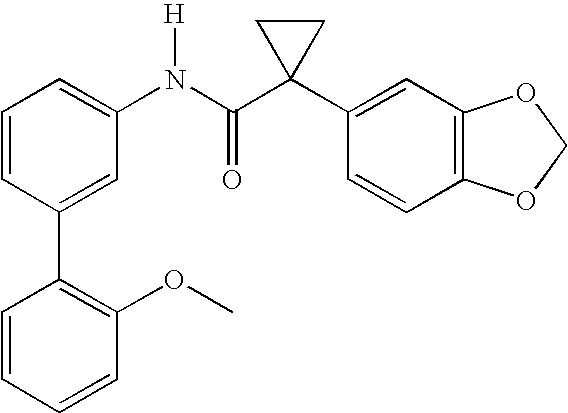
C1=CC(C2=C(OC)C=CC=C2)=CC(N(C(C2(C3=CC4=C(C=C3)OCO4)CC2)=O)[H])=C1
